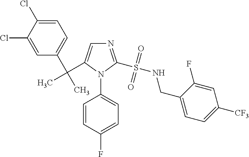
N1=C(S(NCC2=CC=C([CF3])C=C2F)(=O)=O)N(C2=CC=C(F)C=C2)C(C(C2=CC=C(Cl)C(Cl)=C2)(C)C)=C1
